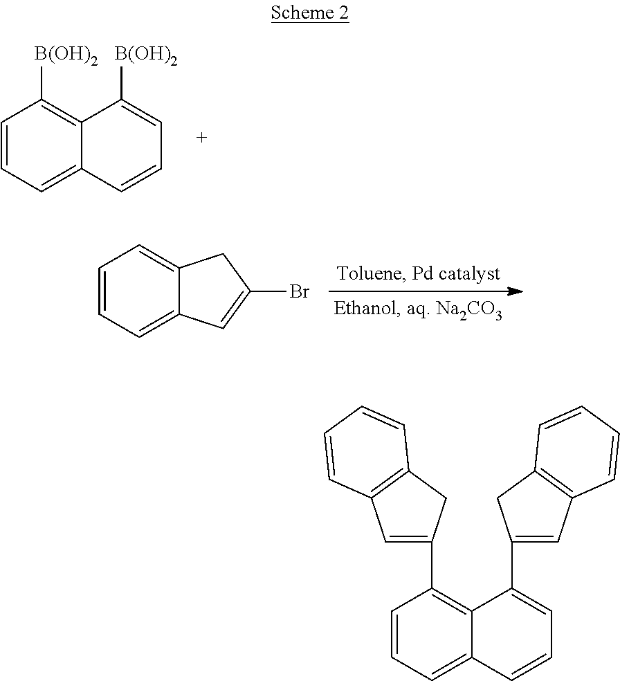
C1=CC=C2C(=C1[B(OH)2])C([B(OH)2])=CC=C2.C1=CC=C2C(=C1)CC(Br)=C2.C1=CC=C2C(=C1C1=CC3=C(C1)C=CC=C3)C(C1=CC3=C(C1)C=CC=C3)=CC=C2
